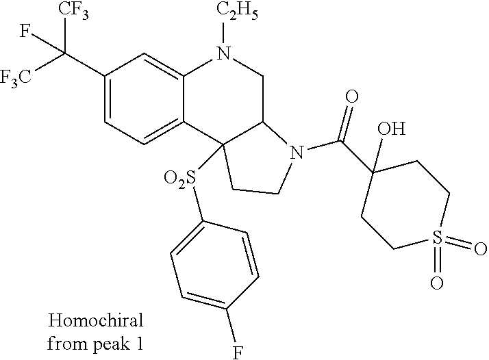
C1(C([F3C])([CF3])F)=CC=C2C(=C1)N([C2H5])CC1C2([O2S]C2=CC=C(F)C=C2)CCN1C(=O)C1(O)CCS(=O)(=O)CC1
